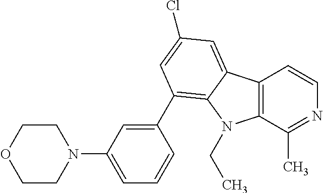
C12=C(C(C)=NC=C1)N(CC)C1=C(C3=CC(N4CCOCC4)=CC=C3)C=C(Cl)C=C21
